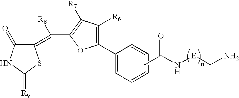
CC(N[E]CN)=O.C1(=C(C2=C([R7])C([R6])=C(C3=CC=CC=C3)O2)[R8])C(=O)NC(=[R9])S1
